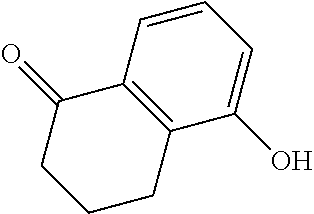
C1=CC2=C(C(O)=C1)CCCC2=O
